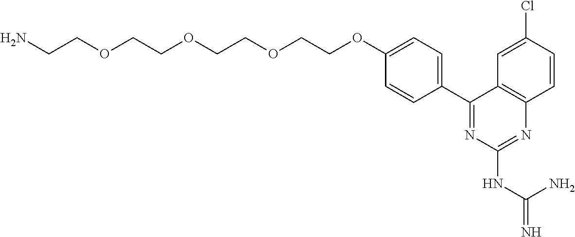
C(COCCOCCOCCOC1=CC=C(C2=NC(NC(=N)N)=NC3=C2C=C(Cl)C=C3)C=C1)N
